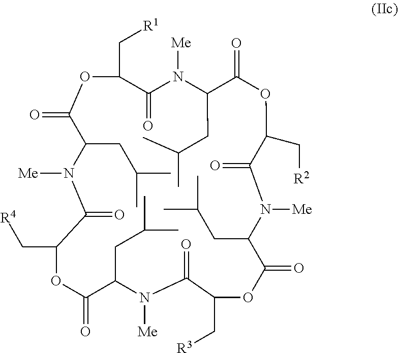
C1(C[R4])OC(=O)C(CC(C)C)N([Me])C(=O)C(C[R3])OC(=O)C(CC(C)C)N([Me])C(=O)C(C[R2])OC(=O)C(CC(C)C)N([Me])C(=O)C(C[R1])OC(=O)C(CC(C)C)N([Me])C1=O
